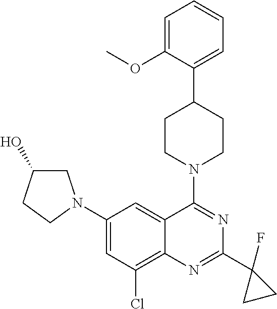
C12=C(Cl)C=C(N3CC(O)CC3)C=C1C(N1CCC(C3=CC=CC=C3OC)CC1)=NC(C1(F)CC1)=N2
